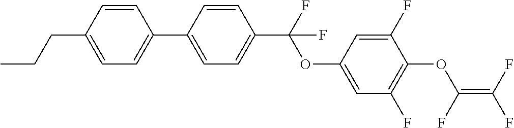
C1=CC(CCC)=CC=C1C1=CC=C(C(F)(OC2=CC(F)=C(OC(=C(F)F)F)C(F)=C2)F)C=C1
